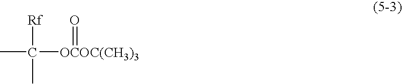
CC([OCOC(CH3)3]=O)([Rf])C
